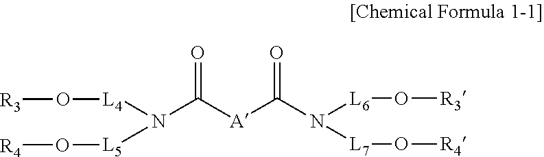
N(C([A]C(N([L6]O[R3])[L7]O[R4])=O)=O)([L4]O[R3])[L5]O[R4]
